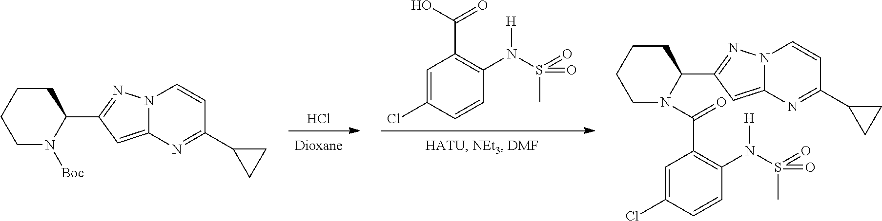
C1=C(Cl)C=CC(N(S(=O)(C)=O)[H])=C1C(O)=O.Cl.C1N([Boc])C(C2=NN3C(=C2)N=C(C2CC2)C=C3)CCC1.C1CCCC(C2=NN3C(=C2)N=C(C2CC2)C=C3)N1C(C1=C(N(S(=O)(C)=O)[H])C=CC(Cl)=C1)=O
